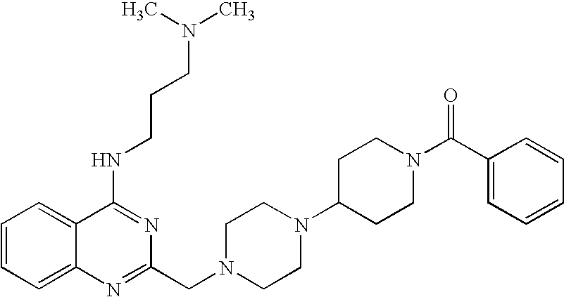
C1=CC=C2C(=C1)C(NCCCN(C)C)=NC(CN1CCN(C3CCN(C(C4=CC=CC=C4)=O)CC3)CC1)=N2
